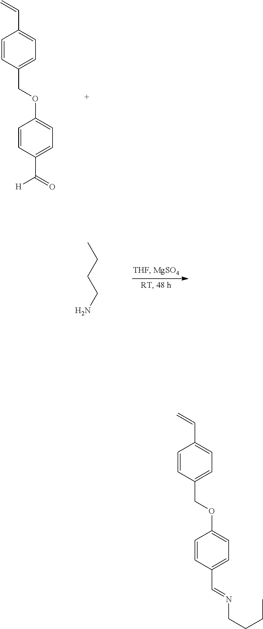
C1=CC(C(=O)[H])=CC=C1OCC1=CC=C(C=C)C=C1.CCCCN.C1=CC(C=NCCCC)=CC=C1OCC1=CC=C(C=C)C=C1
